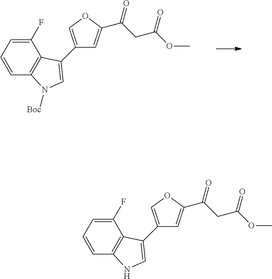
C1(F)=CC=CC2=C1C(C1=COC(C(CC(OC)=O)=O)=C1)=CN2[Boc].C1(F)=CC=CC2=C1C(C1=COC(C(CC(OC)=O)=O)=C1)=CN2
